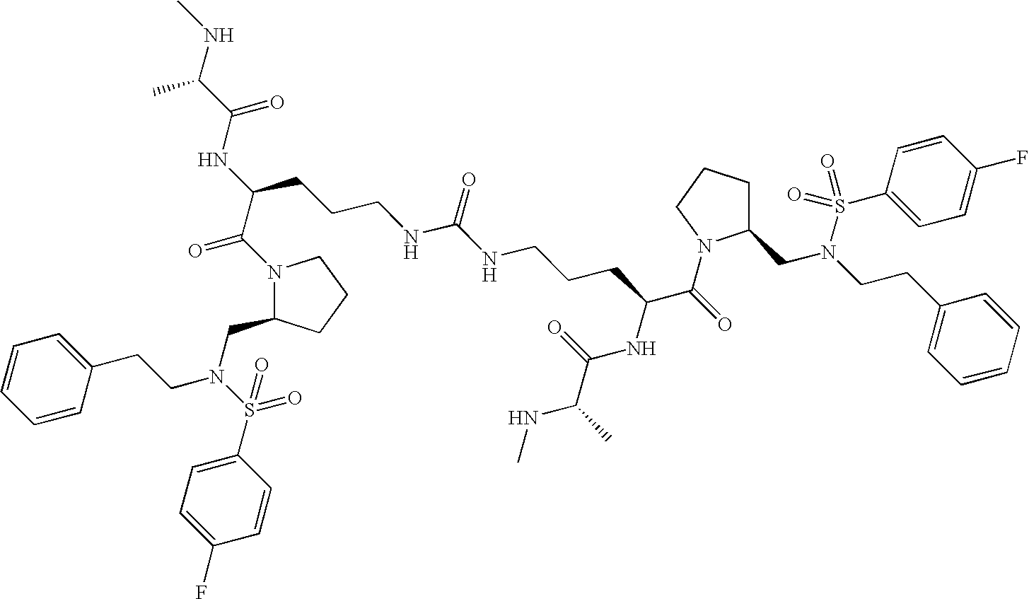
CNC(C(NC(C(N1C(CN(S(C2=CC=C(F)C=C2)(=O)=O)CCC2=CC=CC=C2)CCC1)=O)CCCNC(NCCCC(C(=O)N1C(CN(CCC2=CC=CC=C2)S(=O)(C2=CC=C(F)C=C2)=O)CCC1)NC(C(C)NC)=O)=O)=O)C
